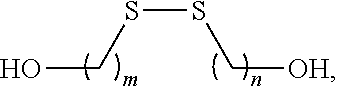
OCSSC[OH]
